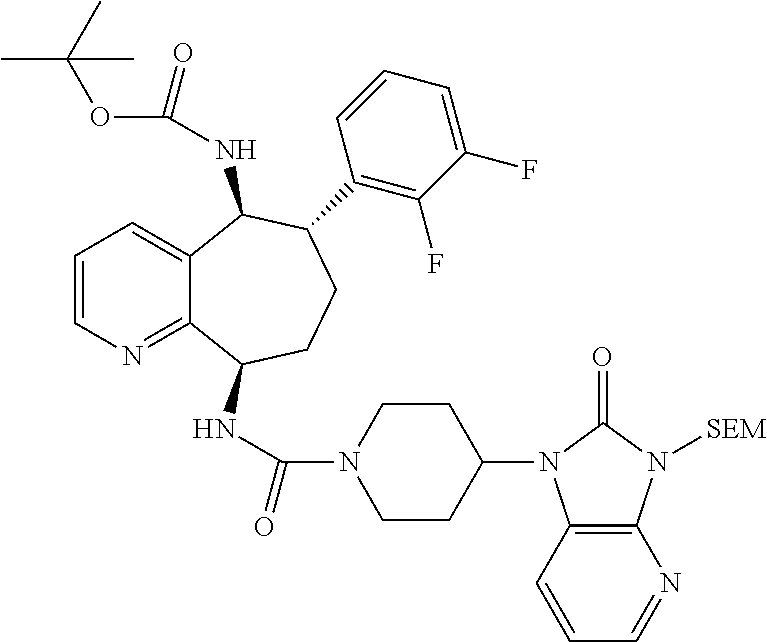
C1=CN=C2C(=C1)C(NC(OC(C)(C)C)=O)C(C1=C(F)C(F)=CC=C1)CCC2NC(N1CCC(N2C3=C(N([SEM])C2=O)N=CC=C3)CC1)=O
